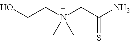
OCCN(CC(N)=S)(C)C
